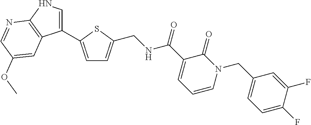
C1(C2=CC=C(CNC(=O)C3=CC=CN(CC4=CC=C(F)C(F)=C4)C3=O)S2)=CNC2=C1C=C(OC)C=N2
